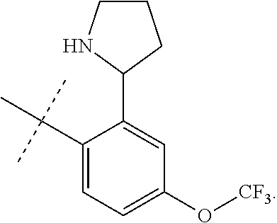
C1(C(C)(C)C)=CC=C(O[CF3])C=C1C1NCCC1
